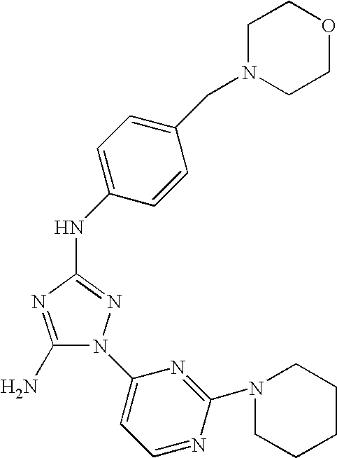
C1(N)=NC(NC2=CC=C(CN3CCOCC3)C=C2)=NN1C1=CC=NC(N2CCCCC2)=N1
